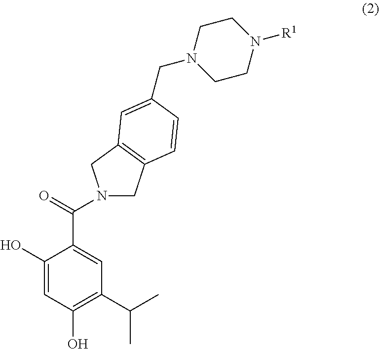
N1(C(=O)C2=CC(C(C)C)=C(O)C=C2O)CC2=C(C1)C=C(CN1CCN([R1])CC1)C=C2
